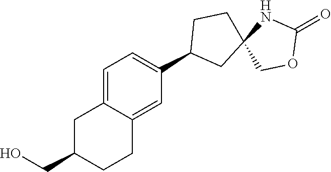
C1C(CO)CCC2=CC(C3CC4(CC3)COC(=O)N4)=CC=C12
